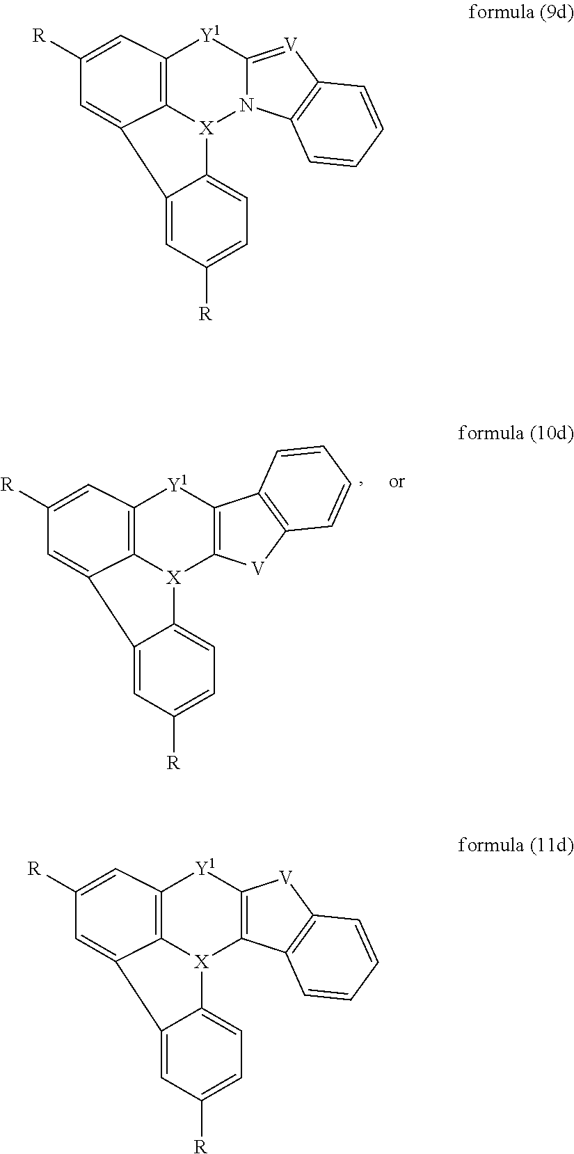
C1([R])=CC2=C3C(=C1)C1=CC([R])=CC=C1[X]3N1C(=[V]C3=C1C=CC=C3)[Y1]2.C1([R])=CC2=C3C(=C1)C1=CC([R])=CC=C1[X]3C1=C([Y1]2)[V]C2=C1C=CC=C2.C1([R])=CC2=C3C(=C1)C1=CC([R])=CC=C1[X]3C1=C([Y1]2)C2=C([V]1)C=CC=C2
